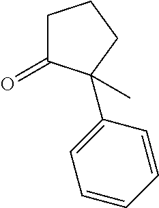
C1C(=O)C(C2=CC=CC=C2)(C)CC1
